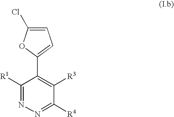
C1([R1])=NN=C([R4])C([R3])=C1C1=CC=C(Cl)O1
